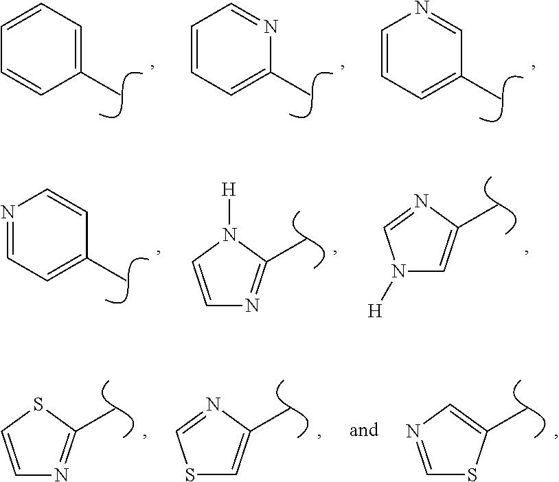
C1=CC=CC(C)=C1.C1=CC=NC(C)=C1.C1=CN=CC(C)=C1.C1=NC=CC(C)=C1.C1=CN([H])C(C)=N1.N1([H])C=C(C)N=C1.C1=CSC(C)=N1.S1C=C(C)N=C1.C1=NC=C(C)S1
